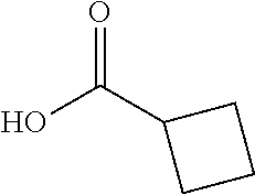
O=C(C1CCC1)O
